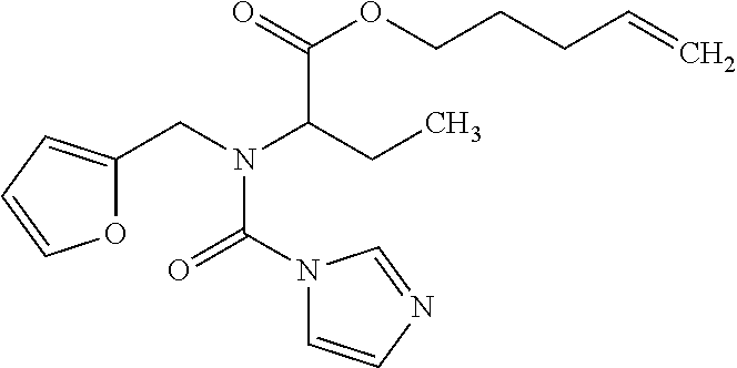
C(CCOC(=O)C(CC)N(CC1=CC=CO1)C(N1C=CN=C1)=O)C=C
